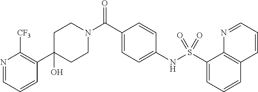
C1(O)(C2=C([CF3])N=CC=C2)CCN(C(C2=CC=C(NS(C3=CC=CC4=C3N=CC=C4)(=O)=O)C=C2)=O)CC1
